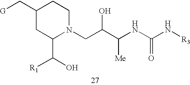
[G]CC1CC(C(O)[R1])N(CC(C(NC(N[R3])=O)[Me])O)CC1
